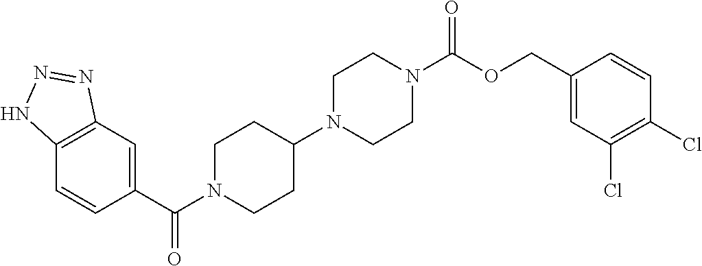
C12=C(C=C(C(=O)N3CCC(N4CCN(C(OCC5=CC(Cl)=C(Cl)C=C5)=O)CC4)CC3)C=C1)N=NN2
